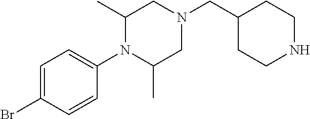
C1=C(Br)C=CC(N2C(C)CN(CC3CCNCC3)CC2C)=C1
